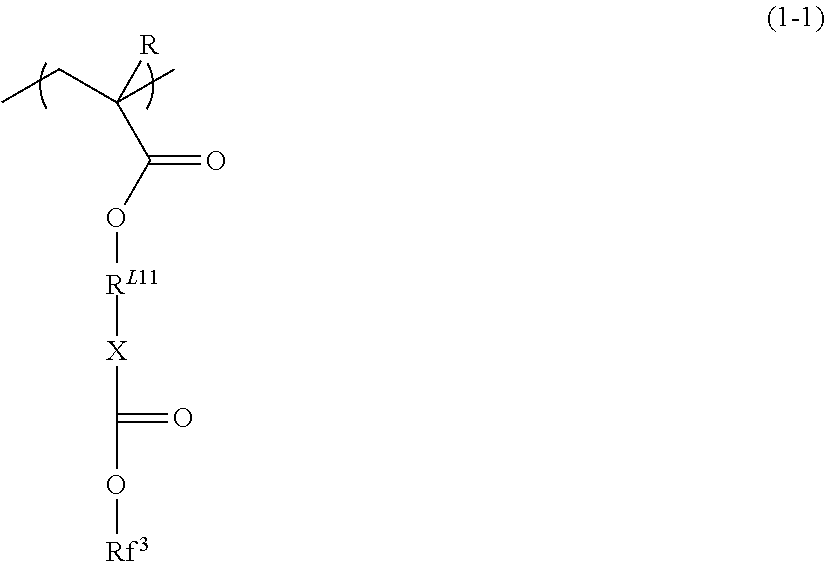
O([RL11][X]C(=O)O[Rf3])C(=O)C(CC)(C)[R]
